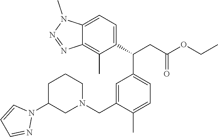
C12=CC=C(C(C3=CC=C(C)C(CN4CCCC(N5C=CC=N5)C4)=C3)CC(OCC)=O)C(C)=C1N=NN2C
